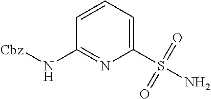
C1(S(N)(=O)=O)=CC=CC(N[Cbz])=N1
